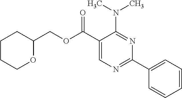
N(C1=NC(C2=CC=CC=C2)=NC=C1C(OCC1CCCCO1)=O)(C)C
